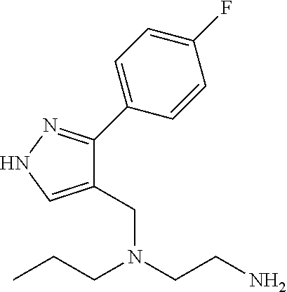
CCCN(CCN)CC1=CNN=C1C1=CC=C(F)C=C1
